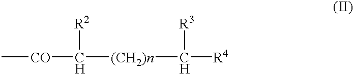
C[CO]C([R2])[(CH2)n]C([R3])[R4]
